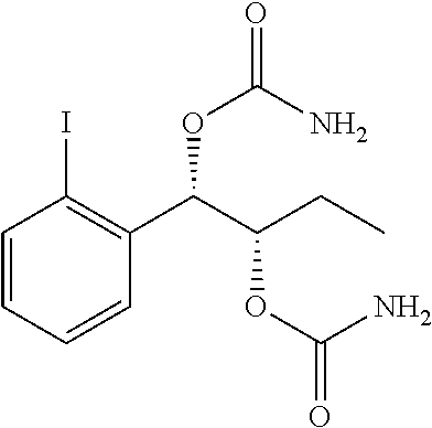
C1=CC=CC(C(C(CC)OC(=O)N)OC(=O)N)=C1I
